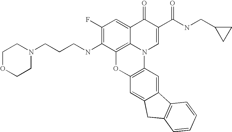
C1(F)=C(NCCCN2CCOCC2)C2=C3C(=C1)C(=O)C(C(NCC1CC1)=O)=CN3C1=C(O2)C=C2C(=C1)C1=C(C2)C=CC=C1
